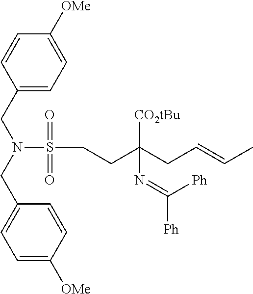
C1=CC(CN(CC2=CC=C([OMe])C=C2)S(CCC(CC=CC)([CO2tBu])N=C([Ph])[Ph])(=O)=O)=CC=C1[OMe]
